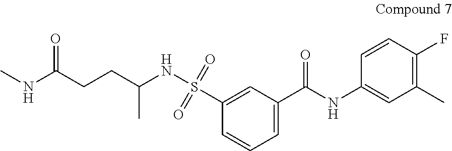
C1=C(C(NC2=CC(C)=C(F)C=C2)=O)C=C(S(NC(CCC(NC)=O)C)(=O)=O)C=C1
